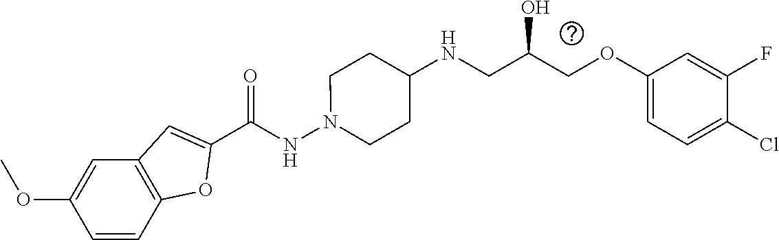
C1(C(NN2CCC(NCC(COC3=CC=C(Cl)C(F)=C3)O)CC2)=O)=CC2=C(O1)C=CC(OC)=C2
